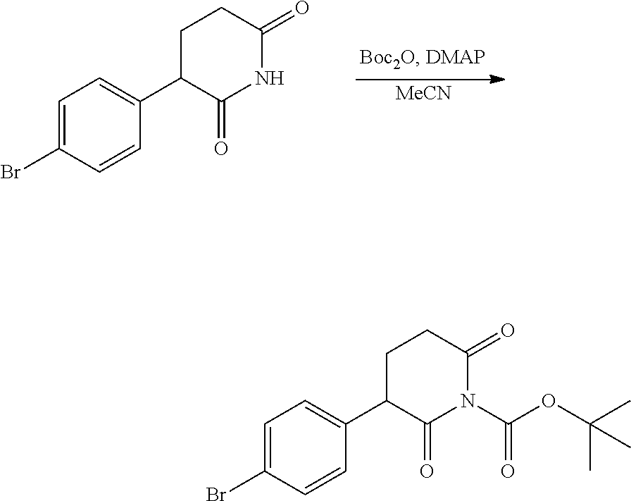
[MeCN].C1(=O)C(C2=CC=C(Br)C=C2)CCC(=O)N1.C1(=O)C(C2=CC=C(Br)C=C2)CCC(=O)N1C(OC(C)(C)C)=O
